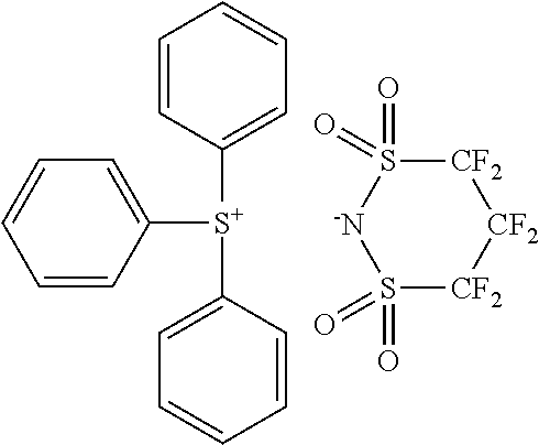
C1=CC=CC([S+](C2=CC=CC=C2)C2=CC=CC=C2)=C1.[CF2]1S(=O)(=O)[-N]S(=O)(=O)[CF2][CF2]1
